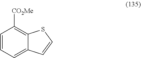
C1=CC=C2C(=C1[CO2Me])SC=C2
